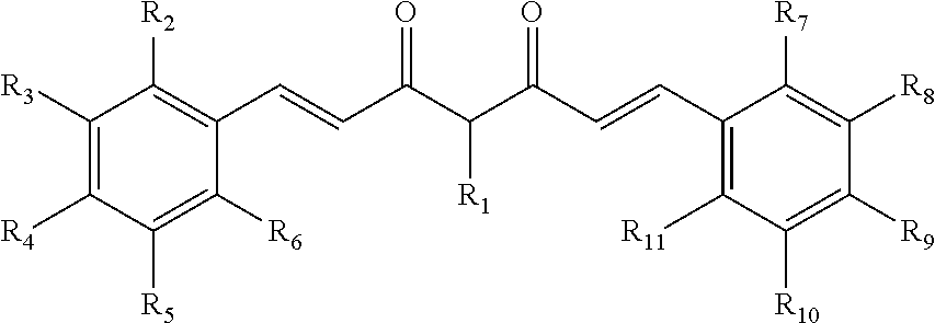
[R2]C1=C(C=CC(=O)C([R1])C(=O)C=CC2=C([R11])C([R10])=C([R9])C([R8])=C2[R7])C([R6])=C([R5])C([R4])=C1[R3]
